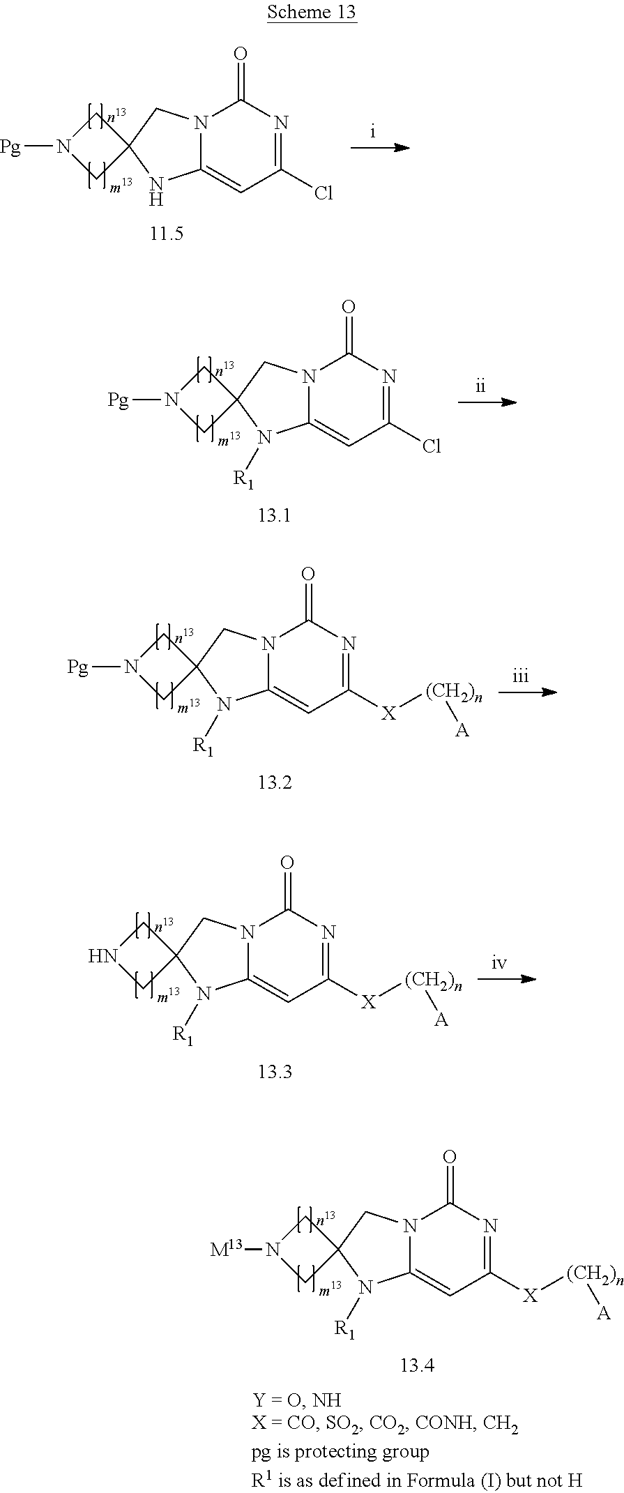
N12C(=CC(Cl)=NC1=O)NC1(CN([Pg])C1)C2.N12C(=CC(Cl)=NC1=O)N([R1])C1(CN([Pg])C1)C2.N12C(=CC([X][(CH2)n][A])=NC1=O)N([R1])C1(CN([Pg])C1)C2.N12C(=CC([X][(CH2)n][A])=NC1=O)N([R1])C1(CNC1)C2.N12C(=CC([X][(CH2)n][A])=NC1=O)N([R1])C1(CN([M13])C1)C2
